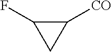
C1(F)CC1[CO]
